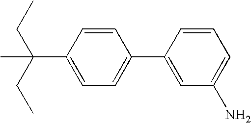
C1(C2=CC=C(C(C)(CC)CC)C=C2)=CC(N)=CC=C1
